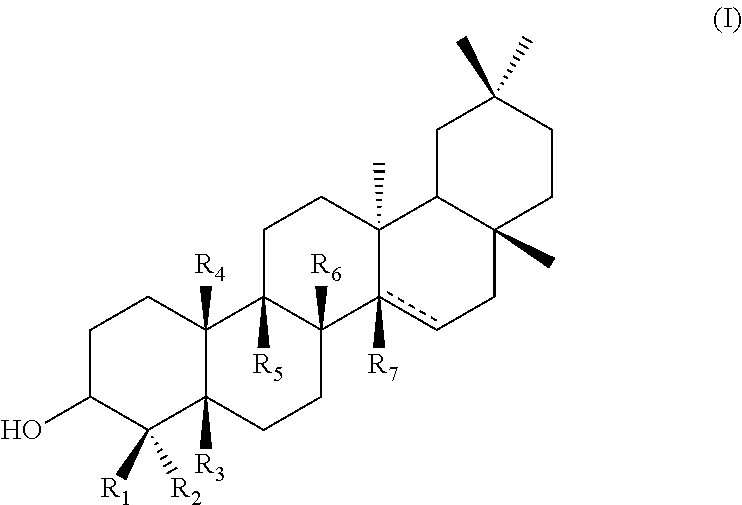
C1C(O)C([R2])([R1])C2([R3])C([R4])(C1)C1([R5])C([R6])(CC2)c2([R7])cCC3(C)C(C2(C)CC1)CC(C)(C)CC3
